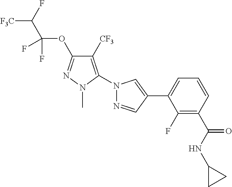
[F3C]C(F)C(OC1=NN(C)C(N2N=CC(C3=CC=CC(C(=O)NC4CC4)=C3F)=C2)=C1[CF3])(F)F
